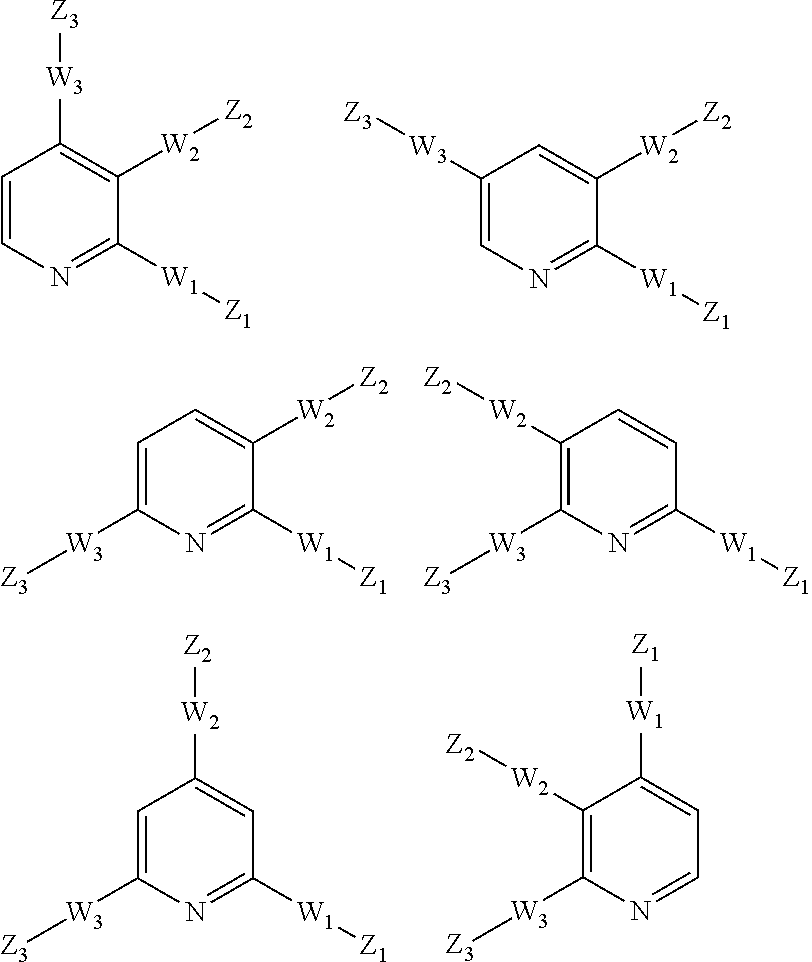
C1=CN=C([W1][Z1])C([W2][Z2])=C1[W3][Z3].C1=C([W3][Z3])C=C([W2][Z2])C([W1][Z1])=N1.N1=C([W1][Z1])C([W2][Z2])=CC=C1[W3][Z3].N1=C([W1][Z1])C=CC([W2][Z2])=C1[W3][Z3].N1=C([W1][Z1])C=C([W2][Z2])C=C1[W3][Z3].N1=CC=C([W1][Z1])C([W2][Z2])=C1[W3][Z3]
